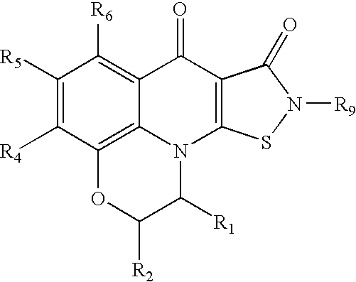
C1([R5])=C([R4])C2=C3C(=C1[R6])C(=O)C1=C(N3C([R1])C([R2])O2)SN([R9])C1=O
